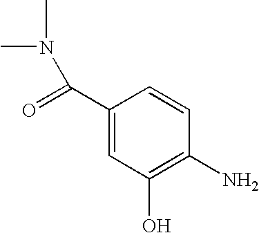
C1(C(=O)N(C)C)=CC(O)=C(N)C=C1
